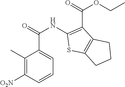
C1(C)=C([O2N])C=CC=C1C(NC1=C(C(OCC)=O)C2=C(S1)CCC2)=O
